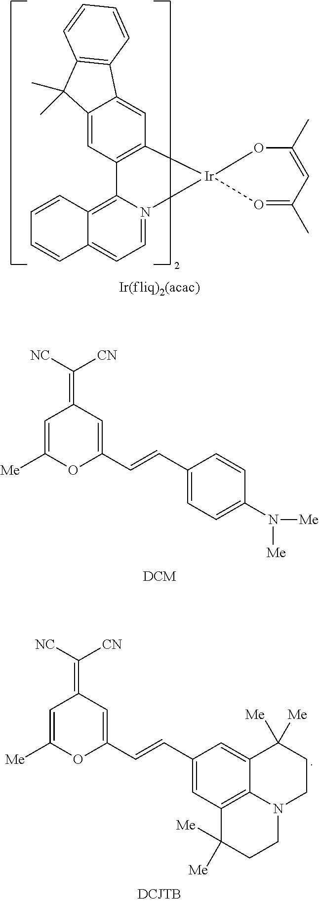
C12=CC3=C(C=C1C1=C(C2(C)C)C=CC=C1)[Ir]1(N2=CC=C4C(=C32)C=CC=C4)O=C(C)C=C(C)O1.C1=C([Me])OC(C=CC2=CC=C(N([Me])[Me])C=C2)=CC1=C([NC])[CN].C1=C([Me])OC(C=CC2=CC3=C4C(=C2)C([Me])([Me])CCN4CCC3([Me])[Me])=CC1=C([NC])[CN]
